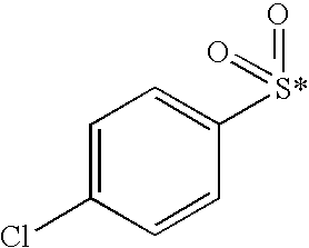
C1=C(Cl)C=CC([S*](=O)=O)=C1
